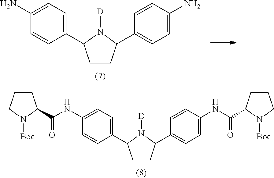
C1CC(C2=CC=C(NC(=O)C3CCCN3[Boc])C=C2)N([D])C1C1=CC=C(NC(=O)C2CCCN2[Boc])C=C1.C1CC(C2=CC=C(N)C=C2)N([D])C1C1=CC=C(N)C=C1
